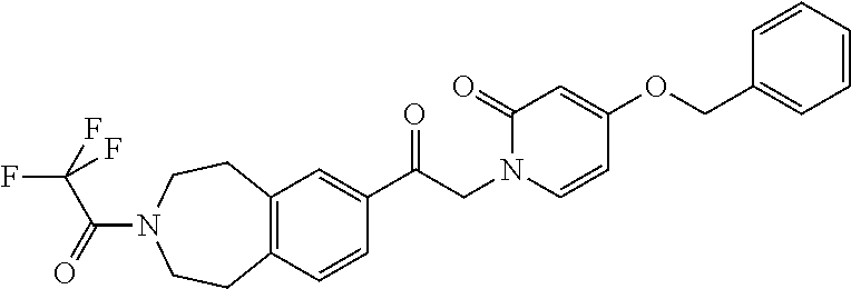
C12=C(C=C(C(CN3C=CC(OCC4=CC=CC=C4)=CC3=O)=O)C=C1)CCN(C(=O)C(F)(F)F)CC2
